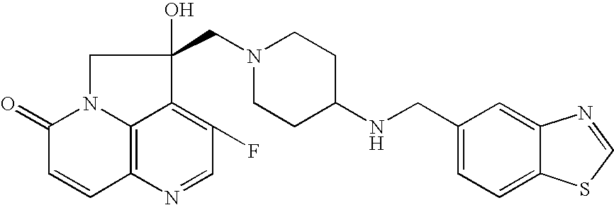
C12=C3N(C(=O)C=C1)CC(O)(CN1CCC(NCC4=CC=C5C(=C4)N=CS5)CC1)C3=C(F)C=N2
